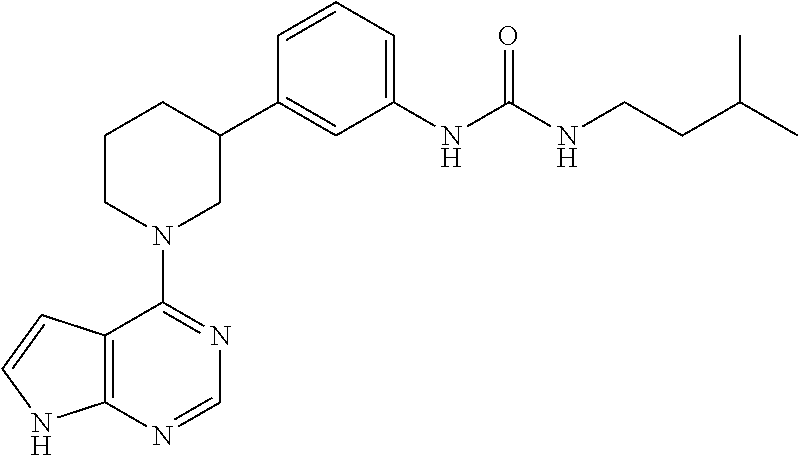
C12=C(NC=C1)N=CN=C2N1CC(C2=CC(NC(NCCC(C)C)=O)=CC=C2)CCC1
